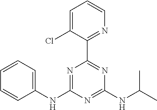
C1(NC2=NC(C3=NC=CC=C3Cl)=NC(NC(C)C)=N2)=CC=CC=C1
